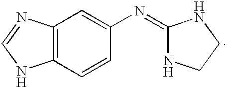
C12=C(C=CC(N=C3NCCN3)=C1)NC=N2
